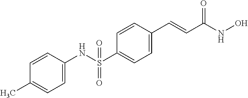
C1=CC(NS(C2=CC=C(C=CC(NO)=O)C=C2)(=O)=O)=CC=C1C
